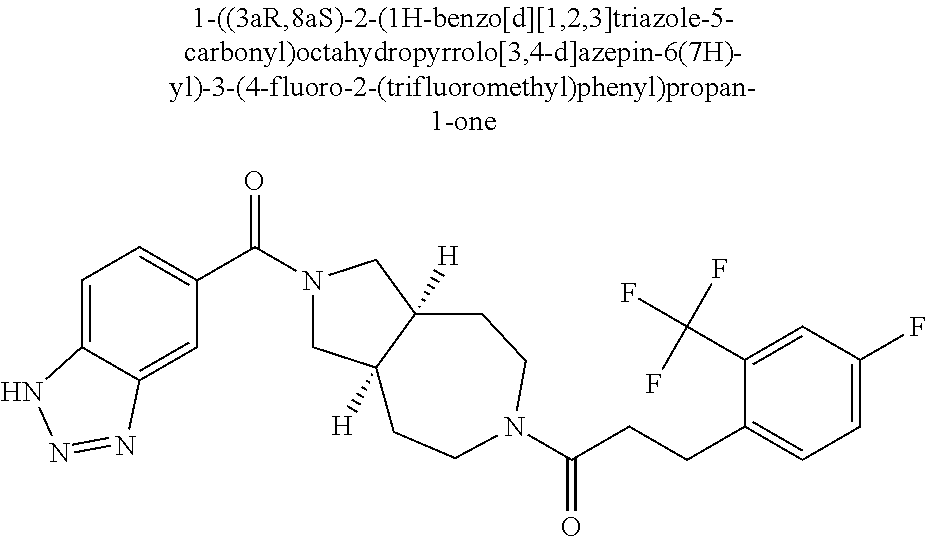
C(CCC1=CC=C(F)C=C1C(F)(F)F)(=O)N1CCC2([H])CN(C(C3=CC=C4C(=C3)N=NN4)=O)CC2([H])CC1
